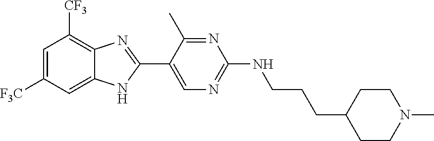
C1=C2C(=C([CF3])C=C1[F3C])N=C(C1=CN=C(NCCCC3CCN(C)CC3)N=C1C)N2
